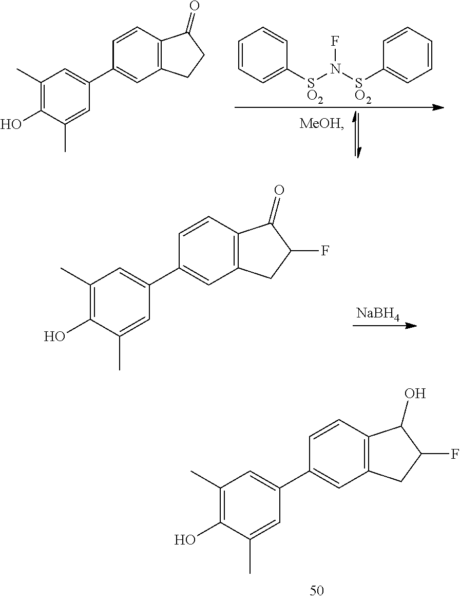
C1(C)=C(O)C(C)=CC(C2=CC3=C(C=C2)C(=O)CC3)=C1.C1=CC=C([SO2]N([SO2]C2=CC=CC=C2)F)C=C1.C1(C)=C(O)C(C)=CC(C2=CC3=C(C=C2)C(=O)C(F)C3)=C1.[NaBH4].C1(C)=C(O)C(C)=CC(C2=CC3=C(C=C2)C(O)C(F)C3)=C1
